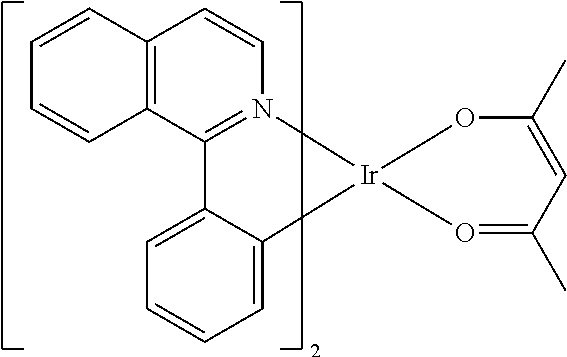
C12=N(C=CC3=C1C=CC=C3)[Ir]1(C3=CC=CC=C23)O=C(C)C=C(C)O1
